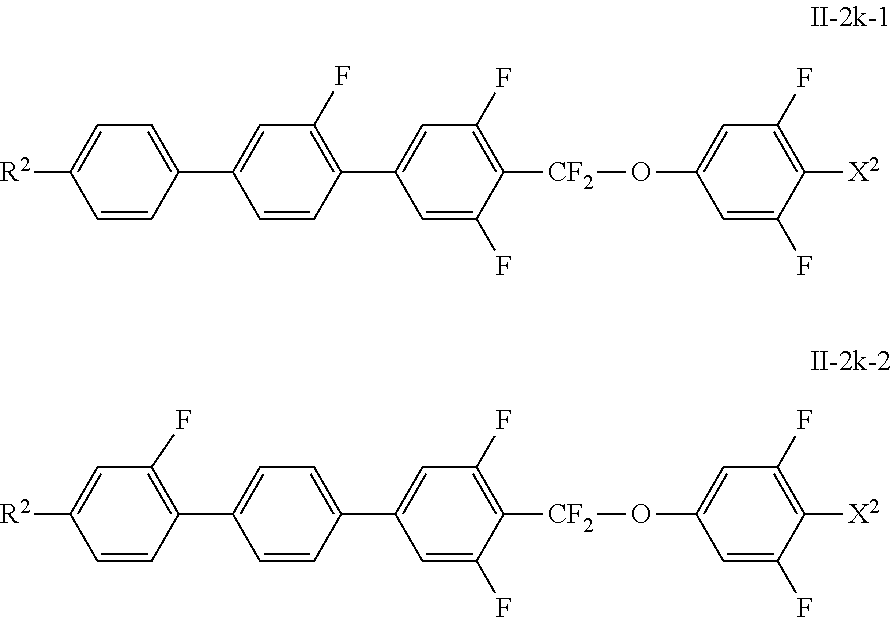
C1=CC(C2=CC(F)=C(C3=CC(F)=C([CF2]OC4=CC(F)=C([X2])C(F)=C4)C(F)=C3)C=C2)=CC=C1[R2].C1=CC(C2=CC=C(C3=CC(F)=C([CF2]OC4=CC(F)=C([X2])C(F)=C4)C(F)=C3)C=C2)=C(F)C=C1[R2]
